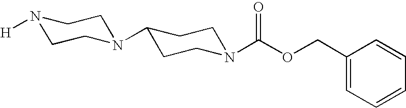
N1([H])CCN(C2CCN(C(OCC3=CC=CC=C3)=O)CC2)CC1
